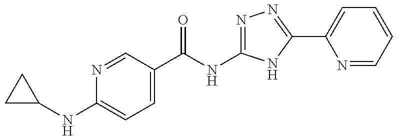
C1(C(NC2=NN=C(C3=CC=CC=N3)N2)=O)=CC=C(NC2CC2)N=C1
